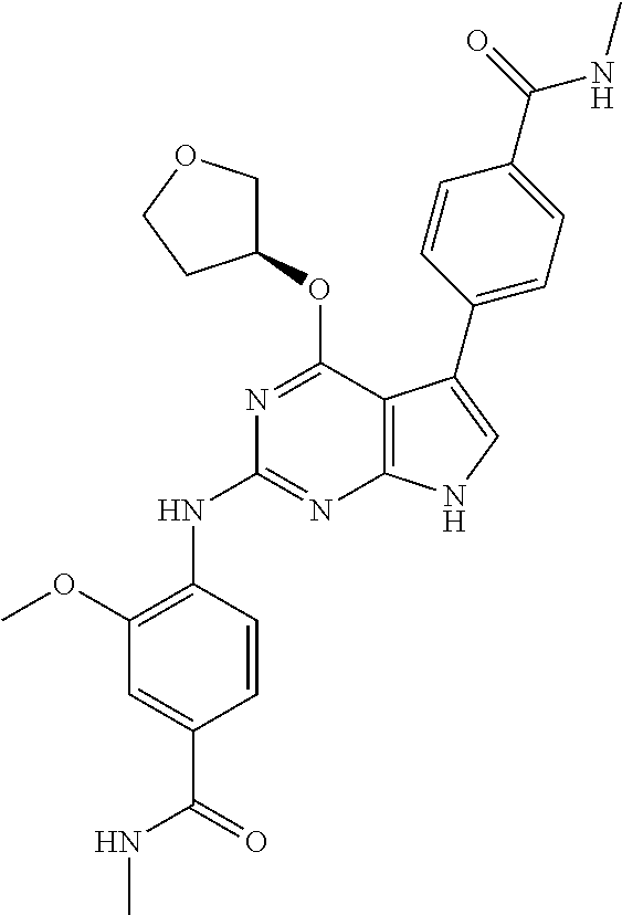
N(C1=NC2=C(C(OC3COCC3)=N1)C(C1=CC=C(C(=O)NC)C=C1)=CN2)C1=C(OC)C=C(C(=O)NC)C=C1
